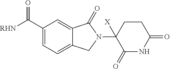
C1(C([RHN])=O)=CC=C2C(=C1)C(=O)N(C1([X])C(=O)NC(=O)CC1)C2
